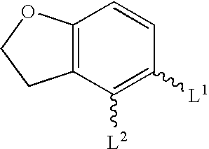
C12=C(C([L2])=C([L1])C=C1)CCO2
